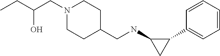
C1=CC=CC(C2C(NCC3CCN(CC(O)CC)CC3)C2)=C1
